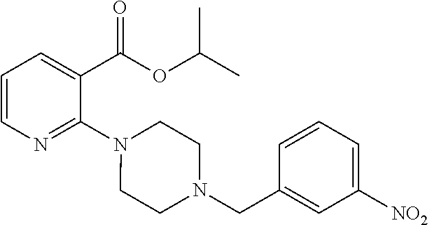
C1=CN=C(N2CCN(CC3=CC([NO2])=CC=C3)CC2)C(C(OC(C)C)=O)=C1
